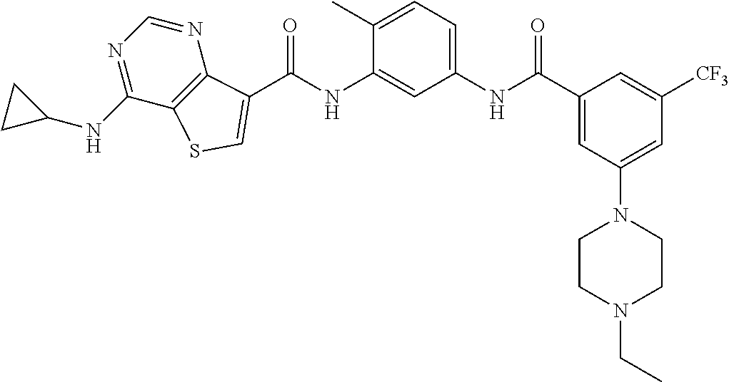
C(NC1=CC(NC(C2=CC(N3CCN(CC)CC3)=CC([CF3])=C2)=O)=CC=C1C)(=O)C1=CSC2=C1N=CN=C2NC1CC1
